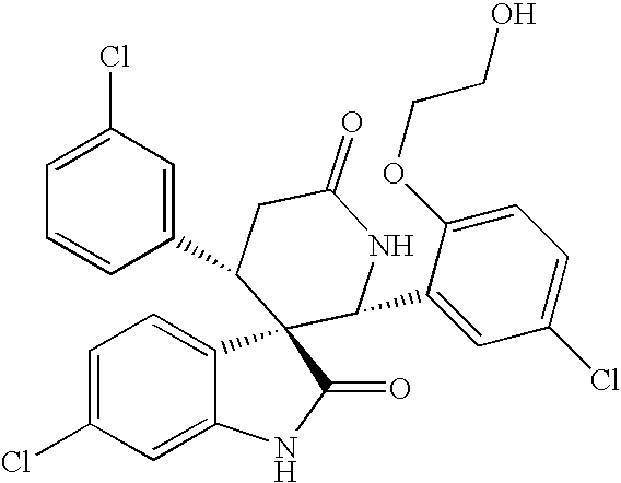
C1(C2C3(C4=CC=C(Cl)C=C4NC3=O)C(C3=CC(Cl)=CC=C3OCCO)NC(=O)C2)=CC(Cl)=CC=C1
